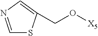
C1=NC=C(CO[X5])S1
